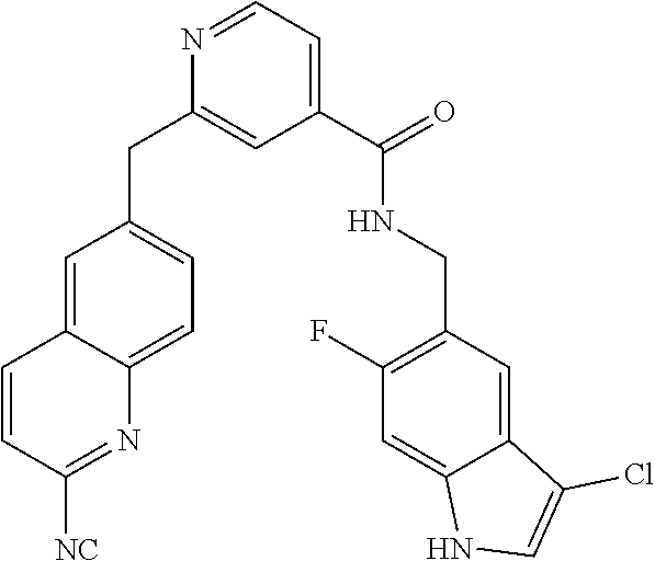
N1=CC=C(C(NCC2=C(F)C=C3C(=C2)C(Cl)=CN3)=O)C=C1CC1=CC=C2C(=C1)C=CC([NC])=N2
